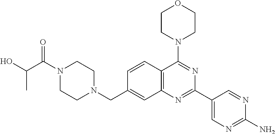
C(C1=CC2=C(C=C1)C(N1CCOCC1)=NC(C1=CN=C(N)N=C1)=N2)N1CCN(C(C(O)C)=O)CC1
